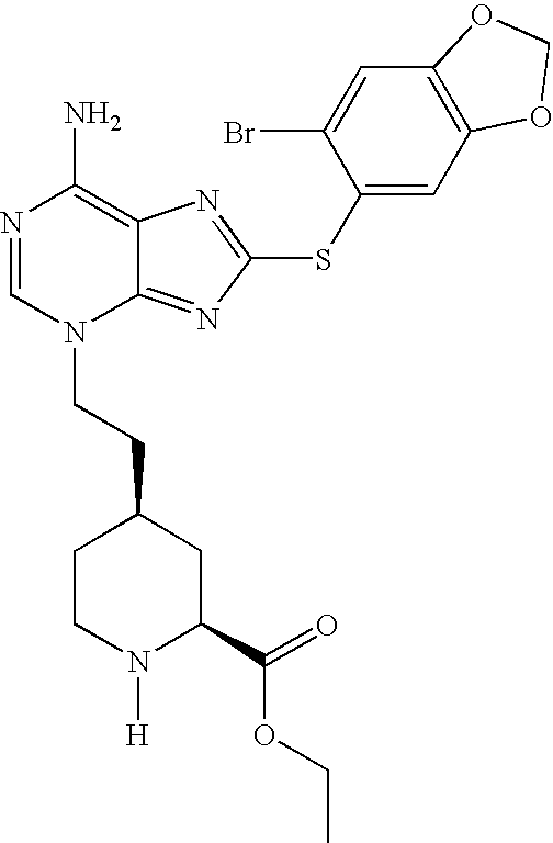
N1=CN(CCC2CCN([H])C(C(=O)OCC)C2)C2=NC(SC3=CC4=C(C=C3Br)OCO4)=NC2=C1N
